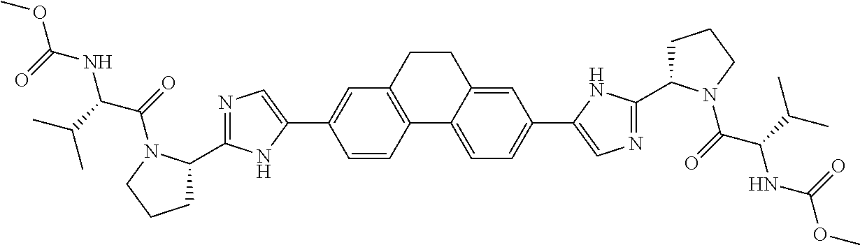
C1=CC2=C(C=C1C1=CN=C(C3CCCN3C(=O)C(C(C)C)NC(OC)=O)N1)CCC1=CC(C3=CN=C(C4CCCN4C(=O)C(C(C)C)NC(=O)OC)N3)=CC=C21
